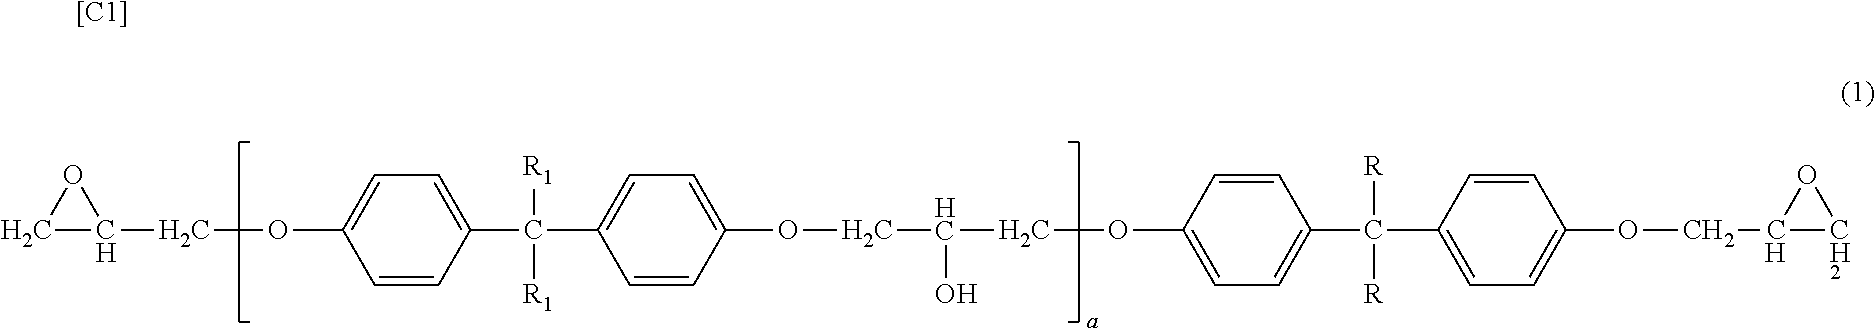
C1C(COC2=CC=C(C([R1])([R1])C3=CC=C(OCC(COC4=CC=C(C([R])([R])C5=CC=C(OCC6[CH2]O6)C=C5)C=C4)O)C=C3)C=C2)O1.[[C1]]
